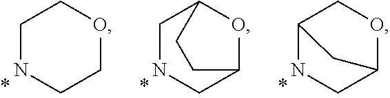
C1NCCOC1.C1NCC2OC1CC2.C12NCC(OC1)C2
